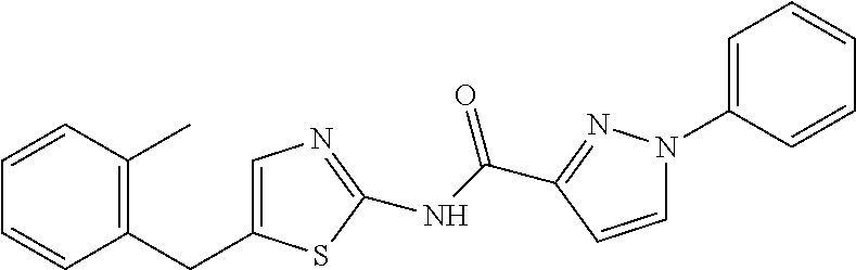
C1=CC(C)=C(CC2=CN=C(NC(C3=NN(C4=CC=CC=C4)C=C3)=O)S2)C=C1
